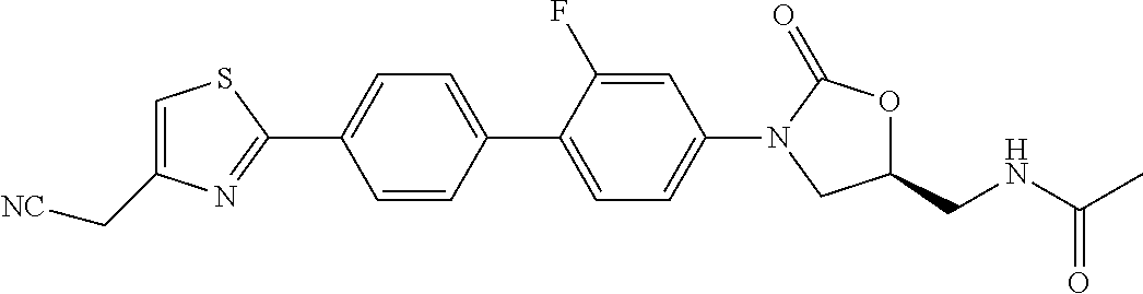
C1(C[NC])=CSC(C2=CC=C(C3=CC=C(N4CC(CNC(C)=O)OC4=O)C=C3F)C=C2)=N1
